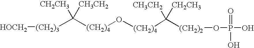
[(CH2)3](C([(CH2)4]O[(CH2)4]C([(CH2)2]OP(O)(=O)O)([CH3CH2])[CH2CH3])([CH2CH3])[CH3CH2])[HOCH2]
